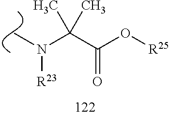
C(C(O[R25])=O)(N([R23])C)(C)C
